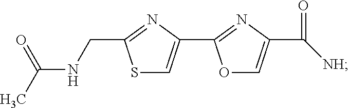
S1C=C(C2=NC(C(=O)[NH])=CO2)N=C1CNC(C)=O
